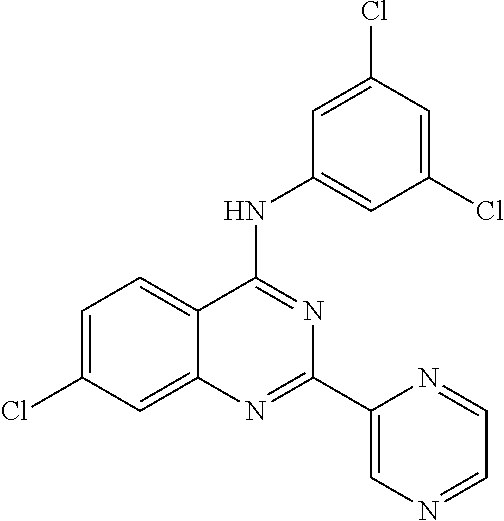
C12=CC(Cl)=CC=C1C(NC1=CC(Cl)=CC(Cl)=C1)=NC(C1=CN=CC=N1)=N2
